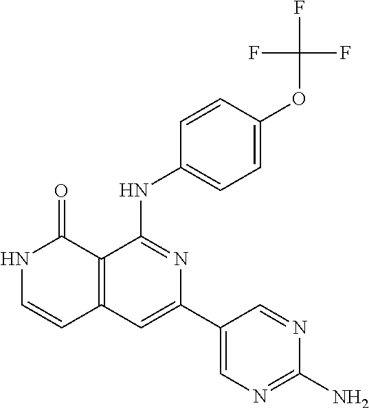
C12=C(C=C(C3=CN=C(N)N=C3)N=C1NC1=CC=C(OC(F)(F)F)C=C1)C=CNC2=O
